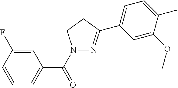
C1(C(=O)N2N=C(C3=CC=C(C)C(OC)=C3)CC2)=CC=CC(F)=C1
